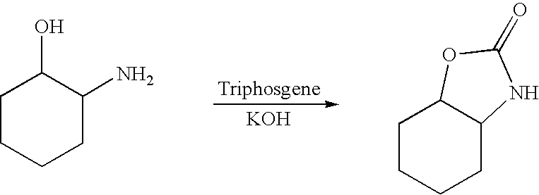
[KOH].C1CCCC(N)C1O.C1CCCC2C1OC(=O)N2
